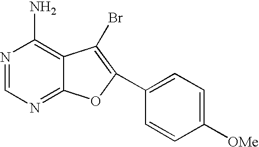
N1=CN=C2C(=C1N)C(Br)=C(C1=CC=C([OMe])C=C1)O2
